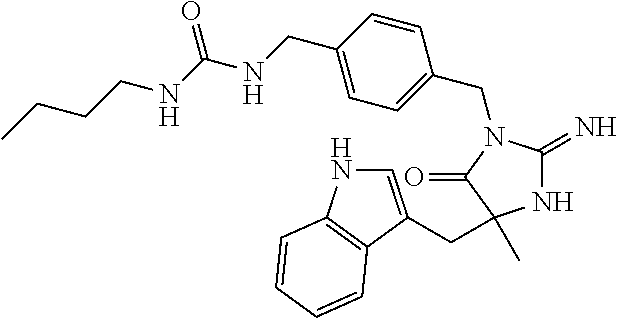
N1C(=N)N(CC2=CC=C(CNC(NCCCC)=O)C=C2)C(=O)C1(CC1=CNC2=C1C=CC=C2)C
